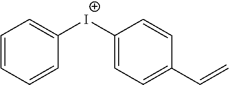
C1=CC=CC([I+]C2=CC=C(C=C)C=C2)=C1
